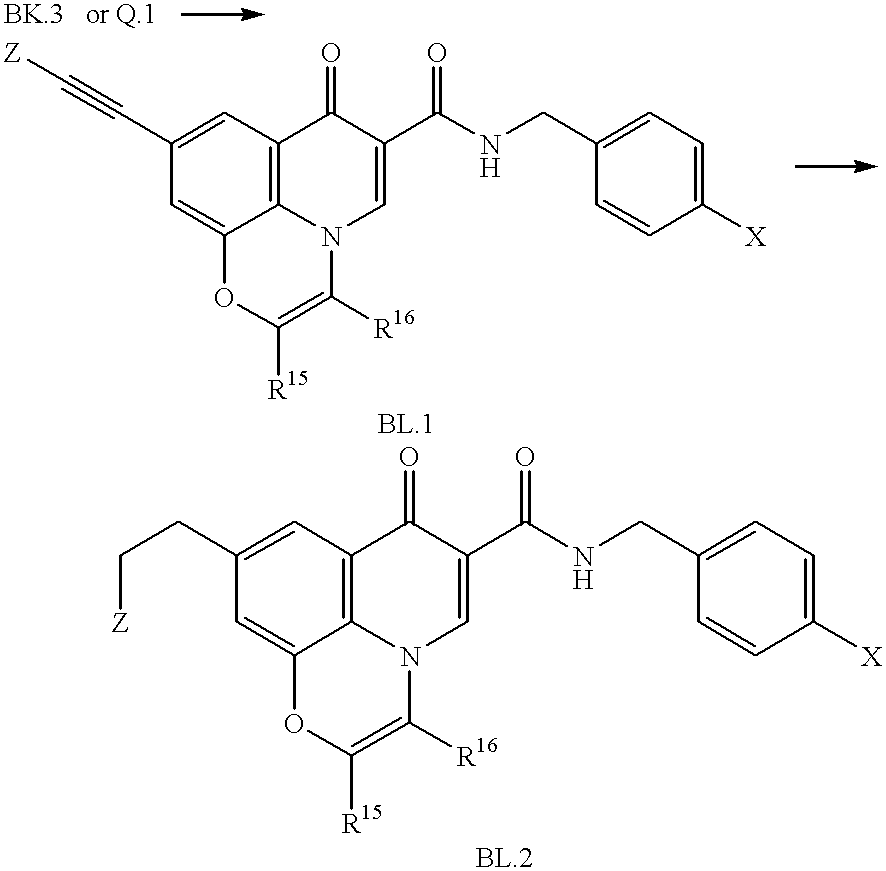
C12=C3C=C(C#C[Z])C=C1OC([R15])=C([R16])N2C=C(C(NCC1=CC=C([X])C=C1)=O)C3=O.C12=C3C=C(CC[Z])C=C1OC([R15])=C([R16])N2C=C(C(NCC1=CC=C([X])C=C1)=O)C3=O
